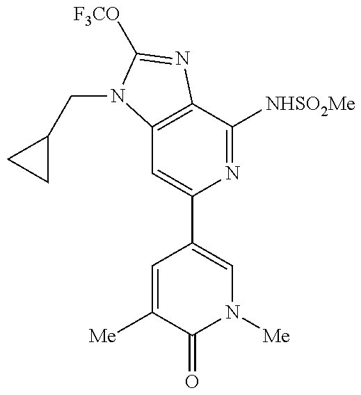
C12=C(C([NHSO2Me])=NC(C3=CN([Me])C(=O)C([Me])=C3)=C1)N=C([F3CO])N2CC1CC1
